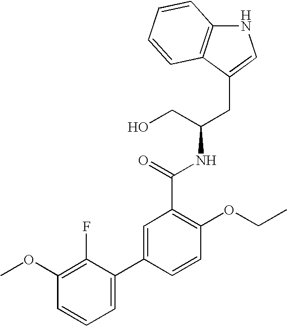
N1C2=C(C(CC(NC(C3=C(OCC)C=CC(C4=CC=CC(OC)=C4F)=C3)=O)CO)=C1)C=CC=C2
